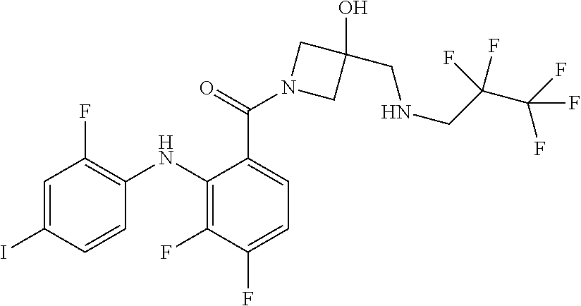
C1=C(I)C=CC(NC2=C(F)C(F)=CC=C2C(N2CC(O)(CNCC(C(F)(F)F)(F)F)C2)=O)=C1F
